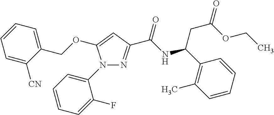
N1=C(C(NC(C2=C(C)C=CC=C2)CC(=O)OCC)=O)C=C(OCC2=CC=CC=C2[CN])N1C1=CC=CC=C1F
